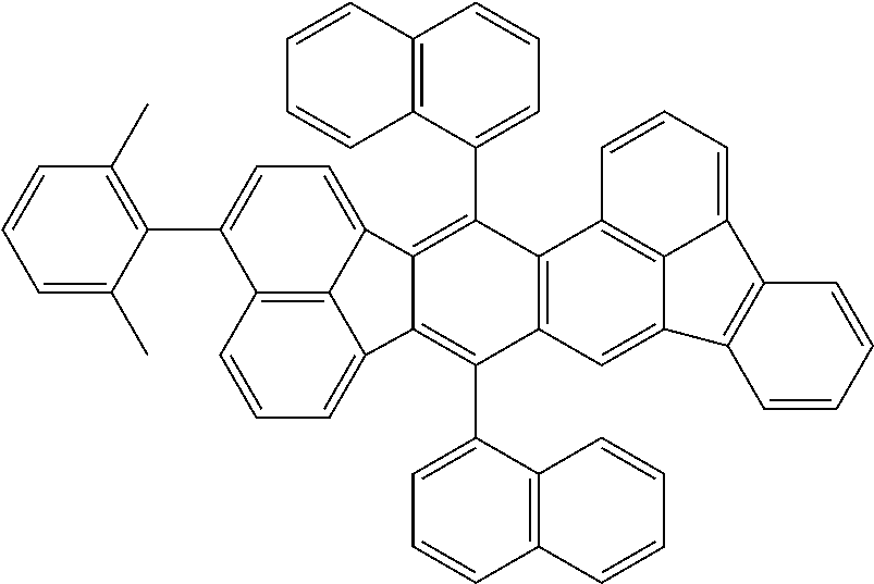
C1=CC=C2C3=C1C(C1=C(C)C=CC=C1C)=CC=C3C1=C(C3=CC=CC4=C3C=CC=C4)C3=C(C(C4=CC=CC5=C4C=CC=C5)=C21)C=C1C2=C3C=CC=C2C2=C1C=CC=C2
